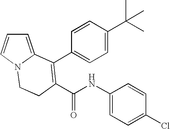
C1(NC(=O)C2=C(C3=CC=C(C(C)(C)C)C=C3)C3=CC=CN3CC2)=CC=C(Cl)C=C1
